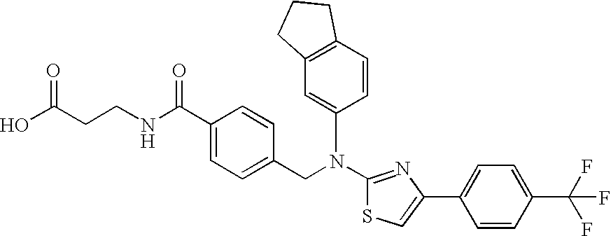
N(C1=NC(C2=CC=C(C(F)(F)F)C=C2)=CS1)(CC1=CC=C(C(NCCC(O)=O)=O)C=C1)C1=CC2=C(C=C1)CCC2
